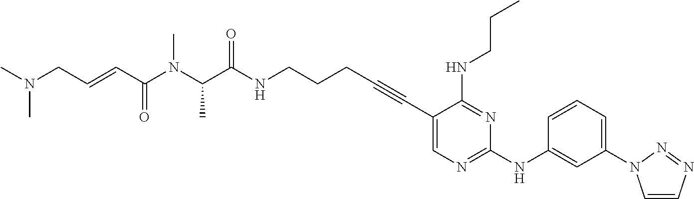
C1(C#CCCCNC(C(N(C(C=CCN(C)C)=O)C)C)=O)=CN=C(NC2=CC(N3C=CN=N3)=CC=C2)N=C1NCCC
